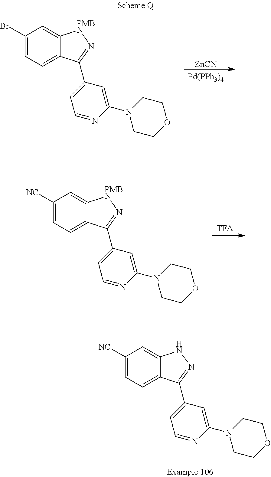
C1([NC])=CC=C2C(=C1)NN=C2C1=CC=NC(N2CCOCC2)=C1.C1(Br)=CC=C2C(=C1)[PMBN]N=C2C1=CC=NC(N2CCOCC2)=C1.[Pd(PPh3)4].[ZnCN].C1([NC])=CC=C2C(=C1)[PMBN]N=C2C1=CC=NC(N2CCOCC2)=C1
